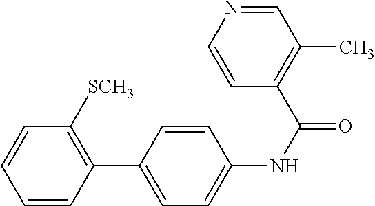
C1=CC(C2=CC=C(NC(=O)C3=C(C)C=NC=C3)C=C2)=C([SCH3])C=C1
